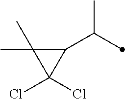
C1(C(C)C)C(C)(C)C1(Cl)Cl
